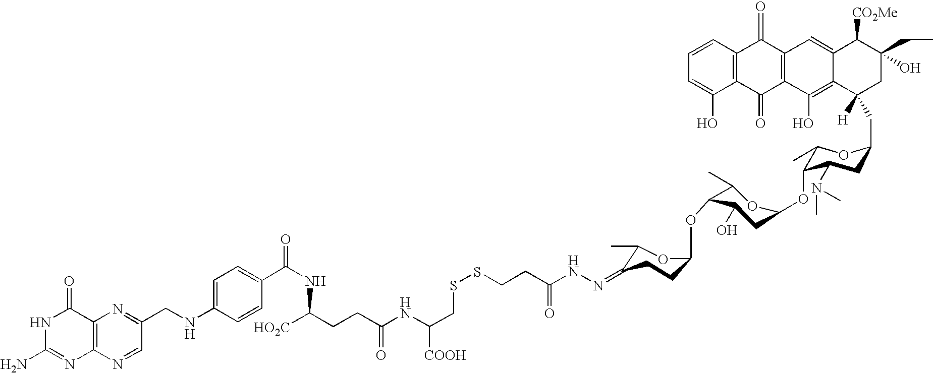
C12=C(N=CC(CNC3=CC=C(C(NC(CCC(NC([COOH])CSSCCC(NN=C4C(C)OC(OC5C(C)OC(OC6C(C)OC(CC7([H])C8=C(O)C9=C(C(=O)C%10=C(C(O)=CC=C%10)C9=O)C=C8C([CO2Me])C(CC)(O)C7)CC6N(C)C)CC5O)CC4)=O)=O)[HO2C])=O)C=C3)=N1)N=C(N)NC2=O
